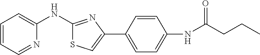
C1=CC=NC(NC2=NC(C3=CC=C(NC(CCC)=O)C=C3)=CS2)=C1
